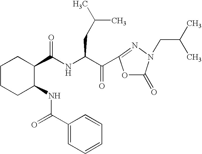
C1(C(NC(C(=O)C2=NN(CC(C)C)C(=O)O2)CC(C)C)=O)CCCCC1NC(=O)C1=CC=CC=C1
